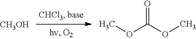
[CH3OH].COC(OC)=O
